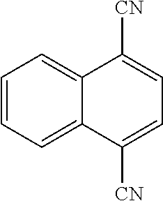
C1=CC=C2C(=C1)C([CN])=CC=C2[CN]
